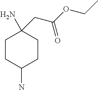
C1CC(N)CCC1(N)CC(OCC)=O
